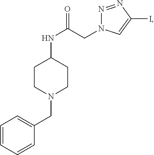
C1(NC(=O)CN2N=NC(I)=C2)CCN(CC2=CC=CC=C2)CC1
